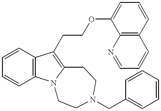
C1=CC2=C(C=C1)N1C(=C2CCOC2=CC=CC3=C2N=CC=C3)CCN(CC2=CC=CC=C2)CC1
